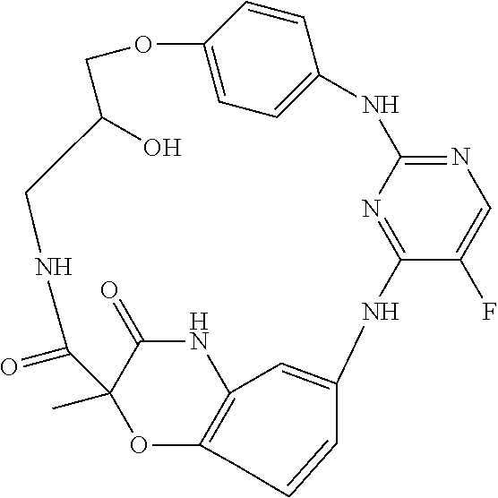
C1OC2=CC=C(C=C2)NC2=NC=C(F)C(=N2)NC2=CC3=C(OC(C)(C(=O)N3)C(=O)NCC1O)CC=C2
